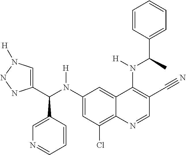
C1(N(C(C2=CN([H])NN2)C2=CN=CC=C2)[H])=CC(Cl)=C2C(=C1)C(N(C(C1=CC=CC=C1)C)[H])=C(C#N)C=N2
